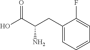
C1(CC(C(O)=O)N)=CC=CC=C1F
